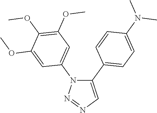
C1(C2=CC=C(N(C)C)C=C2)=CN=NN1C1=CC(OC)=C(OC)C(OC)=C1
